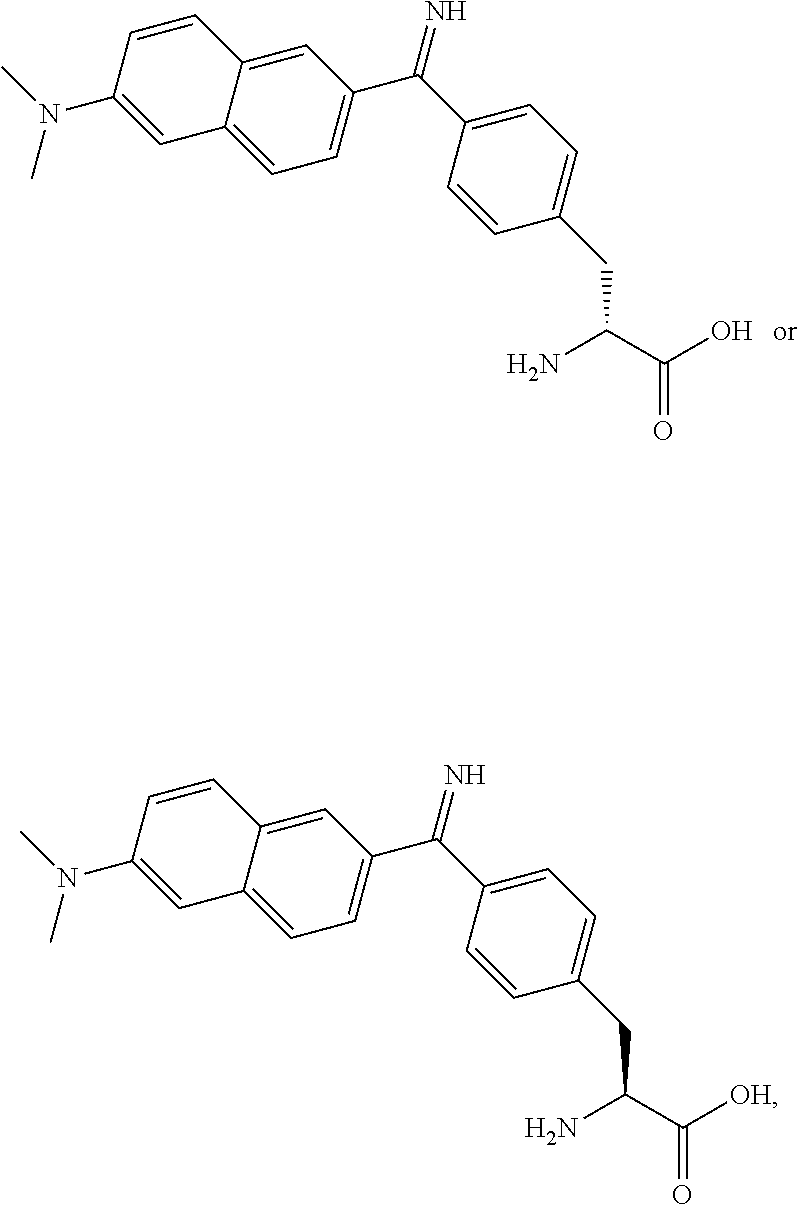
C(C(C(O)=O)N)C1=CC=C(C(C2=CC=C3C(=C2)C=CC(N(C)C)=C3)=N)C=C1.C(C(C([OH])=O)N)C1=CC=C(C(C2=CC=C3C(=C2)C=CC(N(C)C)=C3)=N)C=C1
